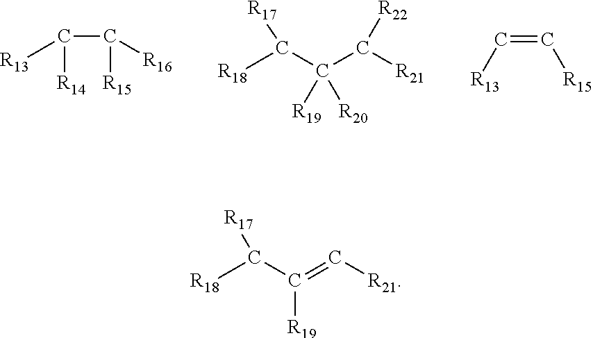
C(C([R15])[R16])([R14])[R13].C([R19])([R20])(C([R21])[R22])C([R18])[R17].C(=C[R15])[R13].[R18]C(C(=C[R21])[R19])[R17]
